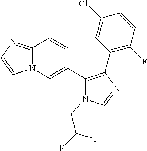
C12=NC=CN1C=C(C1=C(C3=C(F)C=CC(Cl)=C3)N=CN1CC(F)F)C=C2
